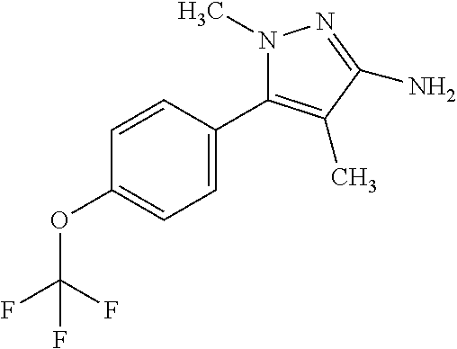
C1=CC(C2=C(C)C(N)=NN2C)=CC=C1OC(F)(F)F
